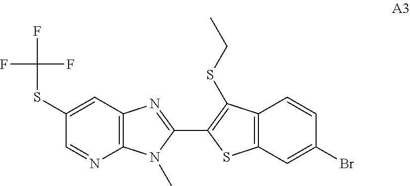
C12=C(C=C(SC(F)(F)F)C=N1)N=C(C1=C(SCC)C3=C(S1)C=C(Br)C=C3)N2C
